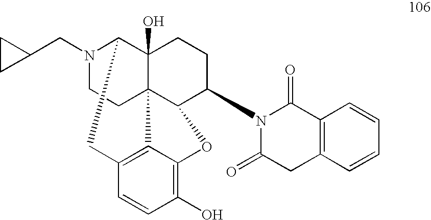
N1(CC2CC2)CCC23C4(O)C1CC1=C2C(=C(O)C=C1)OC3C(N1C(=O)CC2=C(C1=O)C=CC=C2)CC4
